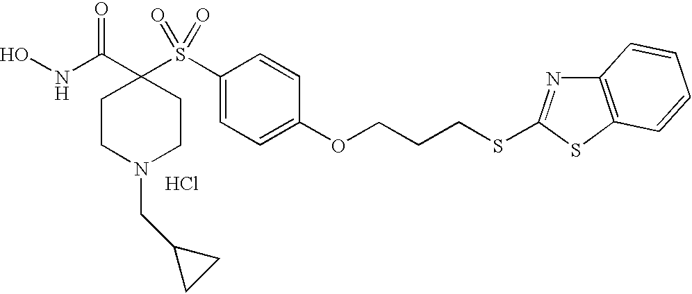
N(C(C1(S(C2=CC=C(OCCCSC3=NC4=C(S3)C=CC=C4)C=C2)(=O)=O)CCN(CC2CC2)CC1)=O)O.Cl
